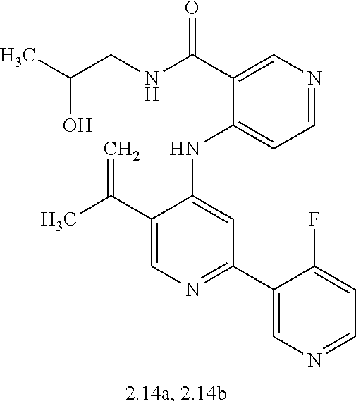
C1(NC2=CC(C3=CN=CC=C3F)=NC=C2C(C)=C)=CC=NC=C1C(NCC(C)O)=O
